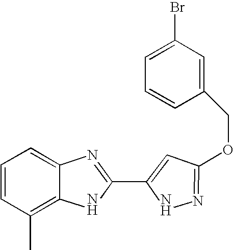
C1(C)=C2C(=CC=C1)N=C(C1=CC(OCC3=CC(Br)=CC=C3)=NN1)N2
